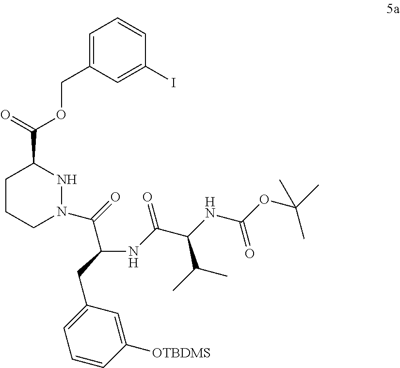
C1CCN(C(=O)C(NC(C(NC(OC(C)(C)C)=O)C(C)C)=O)CC2=CC=CC([OTBDMS])=C2)NC1C(=O)OCC1=CC=CC(I)=C1
